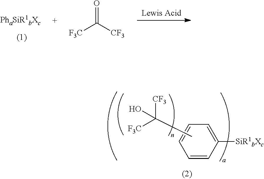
C1([SiR1bXc])=CC=CC=C1.CC([F3C])([CF3])O.O=C([CF3])[F3C]
